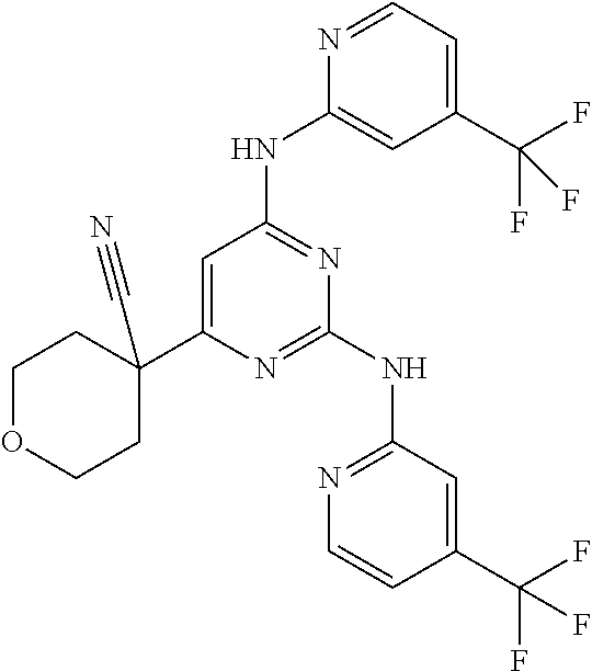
N1=C(NC2=NC=CC(C(F)(F)F)=C2)N=C(NC2=CC(C(F)(F)F)=CC=N2)C=C1C1(C#N)CCOCC1
